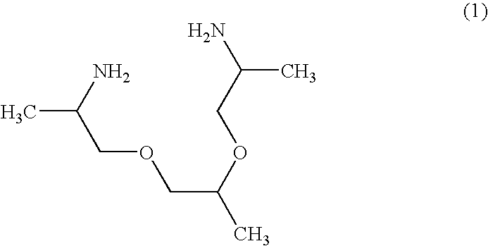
CC(N)COCC(OCC(C)N)C
